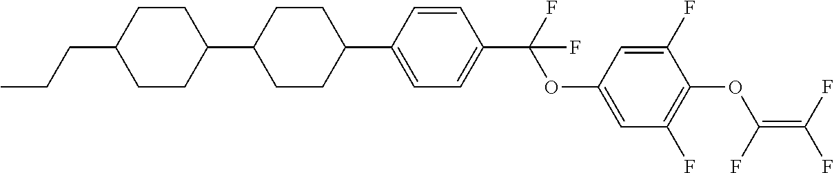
C1(C2=CC=C(C(OC3=CC(F)=C(OC(=C(F)F)F)C(F)=C3)(F)F)C=C2)CCC(C2CCC(CCC)CC2)CC1
